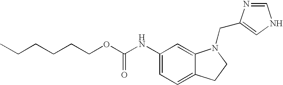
C1(NC(OCCCCCC)=O)=CC=C2C(=C1)N(CC1=CNC=N1)CC2
